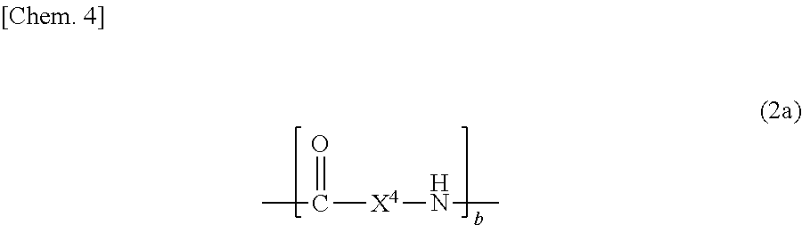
CC(=O)[X4]NC
